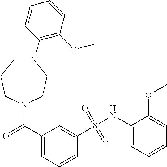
N1(C(=O)C2=CC=CC(S(NC3=CC=CC=C3OC)(=O)=O)=C2)CCN(C2=C(OC)C=CC=C2)CCC1
